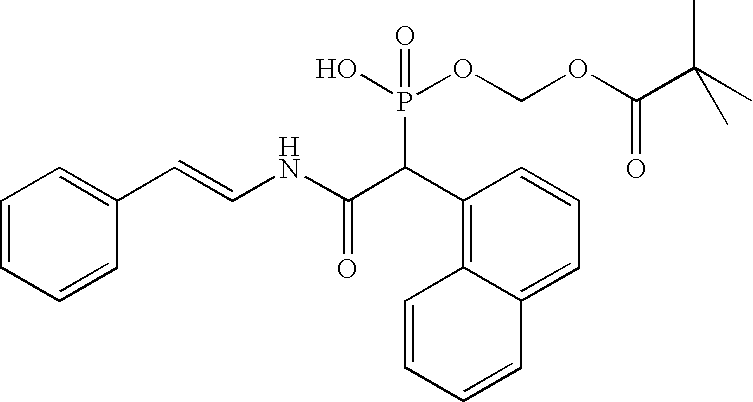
C1=CC=CC(C=CNC(C(C2=C3C(=CC=C2)C=CC=C3)P(OCOC(C(C)(C)C)=O)(=O)O)=O)=C1
